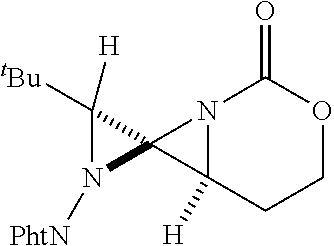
N1([PhtN])C2(C1([H])[tBu])C1([H])N2C(=O)OCC1
